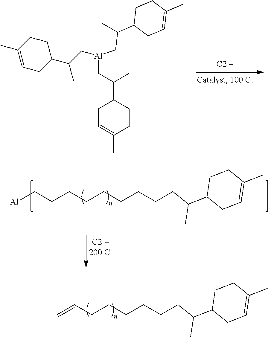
C1C=C(C)CCC1C(C[Al](CC(C1CCC(C)=CC1)C)CC(C)C1CC=C(C)CC1)C.C(CC(C1CC=C(C)CC1)C)CCCCCCC[Al].C(CC(C1CC=C(C)CC1)C)CCCCC=C
